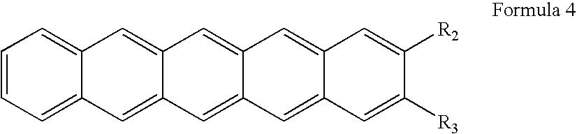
C1=C2C(=CC3=CC4=CC=CC=C4C=C13)C=C1C(=C2)C=C([R2])C([R3])=C1
